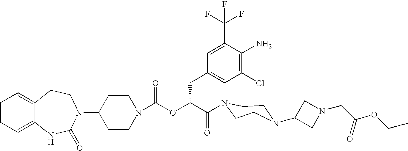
C12=CC=CC=C1NC(=O)N(C1CCN(C(OC(C(=O)N3CCN(C4CN(CC(OCC)=O)C4)CC3)CC3=CC(Cl)=C(N)C(C(F)(F)F)=C3)=O)CC1)CC2
